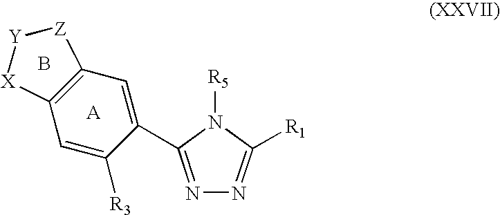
B.C12=C(C=C(C3=NN=C([R1])N3[R5])C([R3])=C1)[Z][Y][X]2
